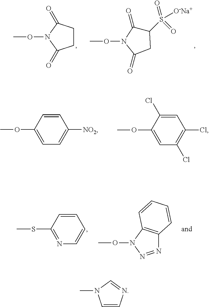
C1CC(=O)N(OC)C1=O.C1(S([O-Na+])(=O)=O)C(=O)N(OC)C(=O)C1.C1=CC(OC)=CC=C1[NO2].C1=C(Cl)C(OC)=CC(Cl)=C1Cl.N1=NN(OC)C2=C1C=CC=C2.C1=CC(SC)=NC=C1.C1=CN=CN1C
